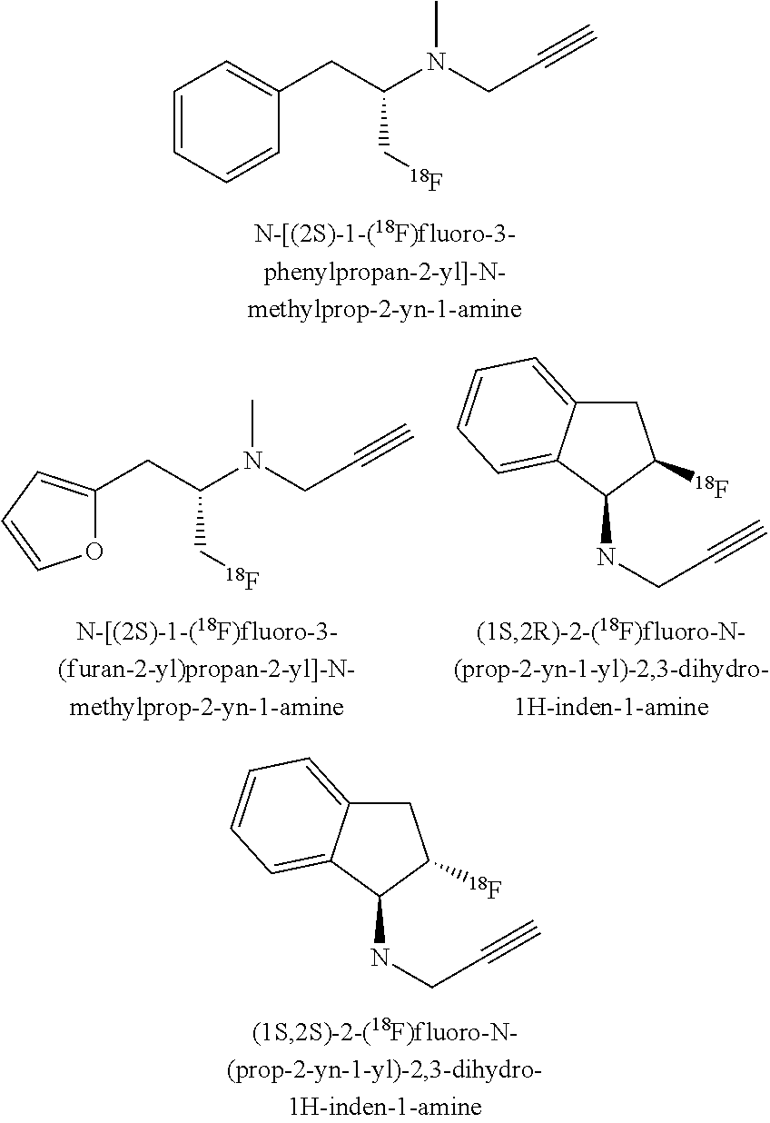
C1=CC=CC(CC(N(CC#C)C)C[18F])=C1.C(C(N(CC#C)C)C[18F])C1=CC=CO1.C1C2=CC=CC=C2C(NCC#C)C1[18F].C1C2=CC=CC=C2C(NCC#C)C1[18F]
